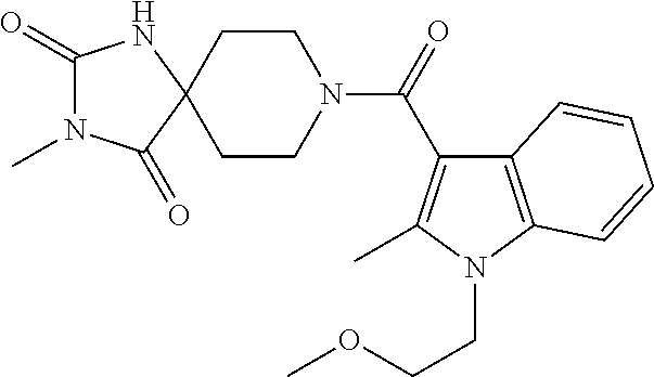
C1(=O)N(C)C(=O)C2(N1)CCN(C(=O)C1=C(C)N(CCOC)C3=C1C=CC=C3)CC2
